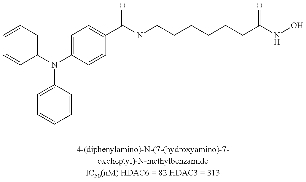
C1=CC=C(N(C2=CC=C(C(N(CCCCCCC(NO)=O)C)=O)C=C2)C2=CC=CC=C2)C=C1
